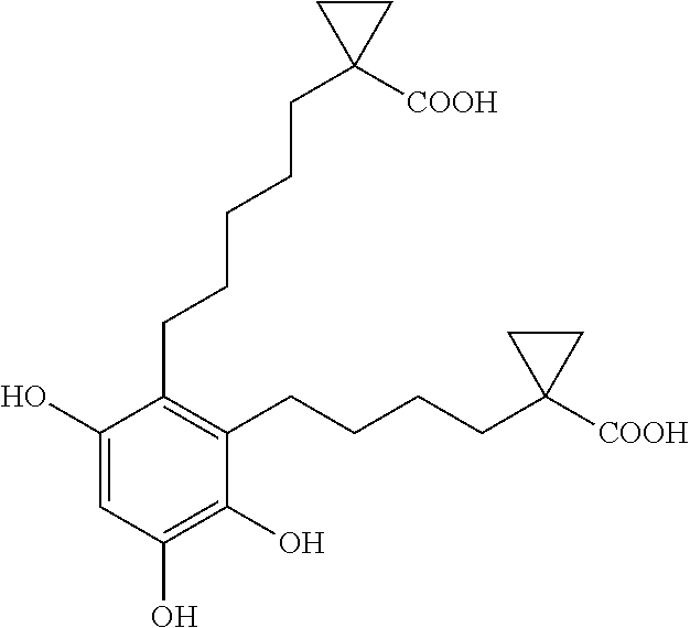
C1(O)=CC(O)=C(O)C(CCCCC2([COOH])CC2)=C1CCCCCC1([COOH])CC1
